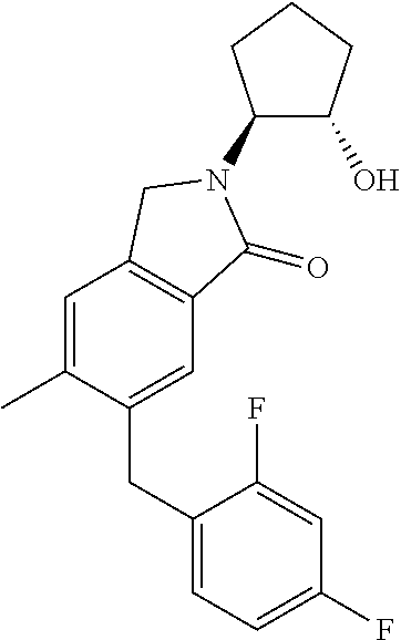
C1(N2C(=O)C3=C(C=C(C)C(CC4=CC=C(F)C=C4F)=C3)C2)C(O)CCC1
